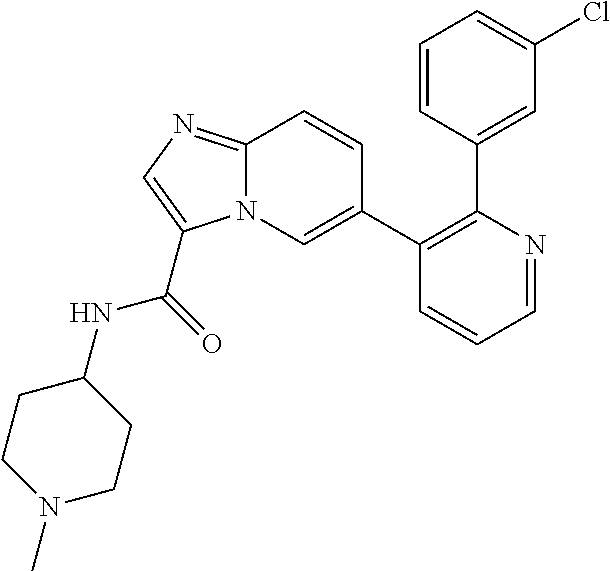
C1=NC(C2=CC(Cl)=CC=C2)=C(C2=CN3C(=NC=C3C(=O)NC3CCN(C)CC3)C=C2)C=C1
